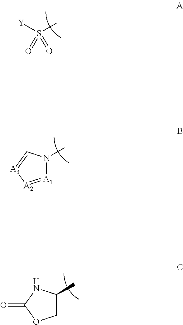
[Y]S(C)(=O)=O.[A1]1=[A2][A3]=CN1C.C1C(C)NC(=O)O1
